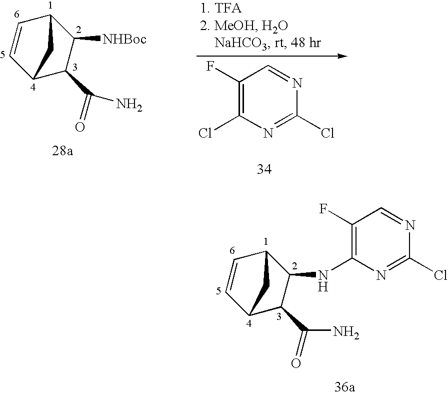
C1(F)=C(NC2C(C(=O)N)C3C=CC2C3)N=C(Cl)N=C1.C1=CC2C([NHBoc])C(C(=O)N)C1C2.C1(F)=C(Cl)N=C(Cl)N=C1
